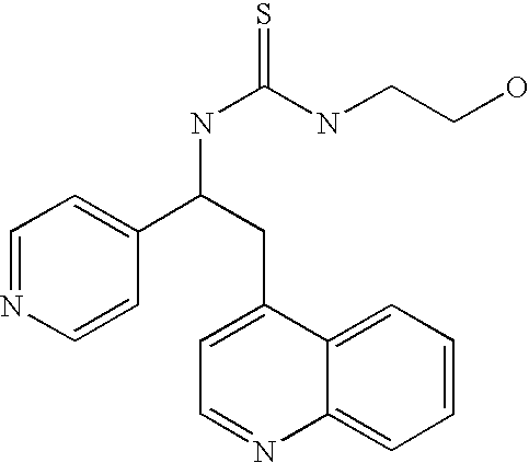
C1=NC=CC(C(NC(=S)NCCO)CC2=CC=NC3=CC=CC=C23)=C1
